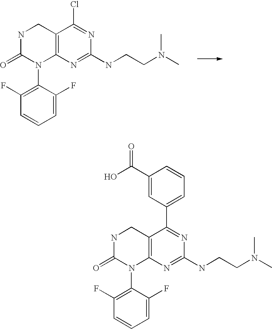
C12=C(N=C(NCCN(C)C)N=C1Cl)N(C1=C(F)C=CC=C1F)C(=O)NC2.C12=C(N=C(NCCN(C)C)N=C1C1=CC=CC(C(O)=O)=C1)N(C1=C(F)C=CC=C1F)C(=O)NC2
